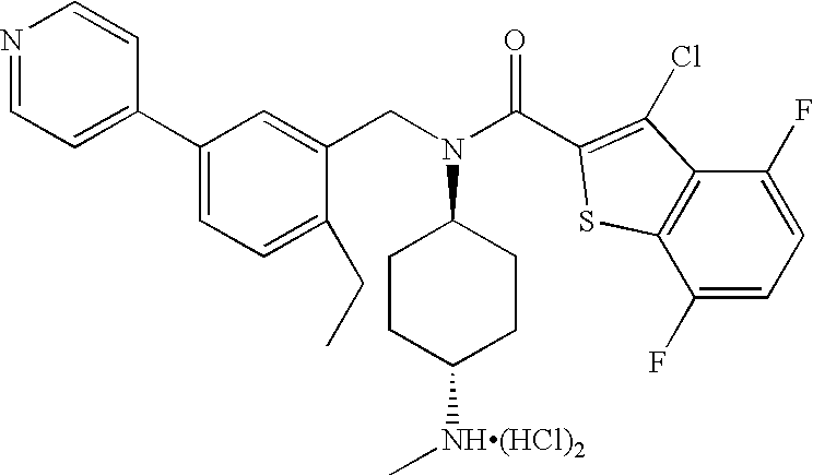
N1=CC=C(C2=CC=C(CC)C(CN(C3CCC([NH(HCl)2]C)CC3)C(C3=C(Cl)C4=C(S3)C(F)=CC=C4F)=O)=C2)C=C1
